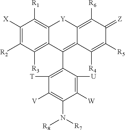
C1([X])=C([R2])C([R3])=C2C(=C1[R1])[Y]C1=C([R6])C(=[Z])C([R5])=C([R4])C1=C2C1=C([T])C([V])=C(N([R8])[R7])C([W])=C1[U]
